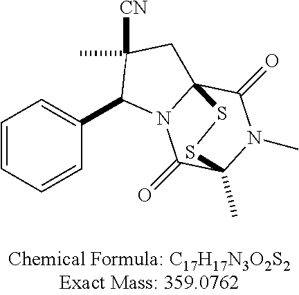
C1(C2=CC=CC=C2)N2C3(CC1(C)[CN])C(=O)N(C)C(C)(C2=O)SS3
